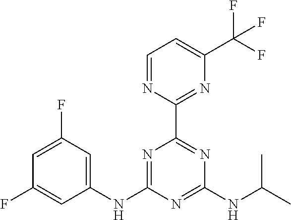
C1=C(F)C=C(NC2=NC(C3=NC(C(F)(F)F)=CC=N3)=NC(NC(C)C)=N2)C=C1F
